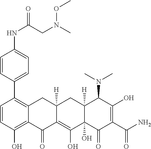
C1=CC(O)=C2C(=C1C1=CC=C(NC(CN(C)OC)=O)C=C1)CC1([H])C(=C(O)C3(O)C([H])(C1)C(N(C)C)C(O)=C(C(N)=O)C3=O)C2=O
